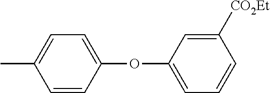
CC1=CC=C(OC2=CC=CC([CO2Et])=C2)C=C1
